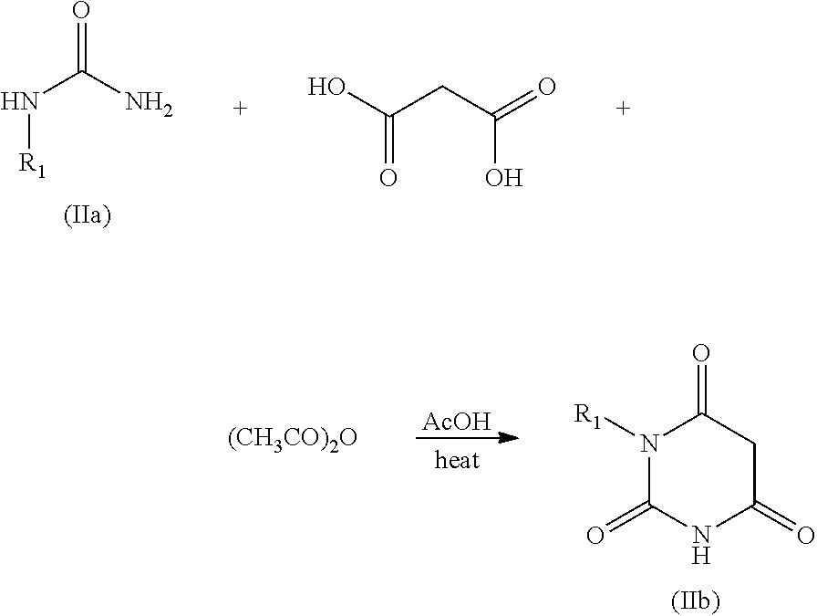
N(C(N)=O)[R1].OC(CC(=O)O)=O.[AcOH].N1([R1])C(=O)NC(=O)CC1=O.[(CH3CO)2O]
